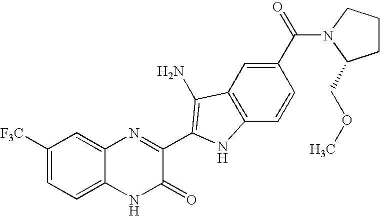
C1=C2C(=CC([F3C])=C1)N=C(C1=C(N)C3=C(C=CC(C(=O)N4C(COC)CCC4)=C3)N1)C(=O)N2
